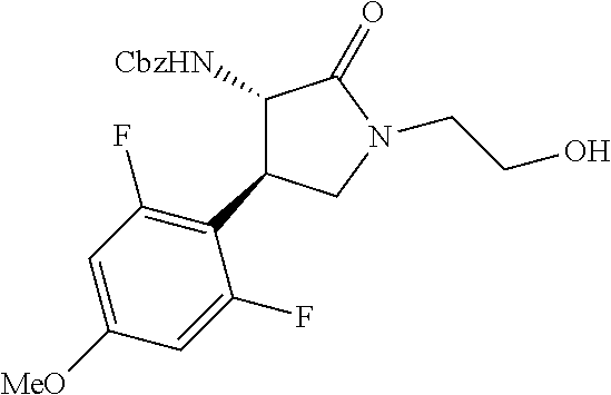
C1(C2=C(F)C=C([MeO])C=C2F)C([CbzHN])C(=O)N(CCO)C1
